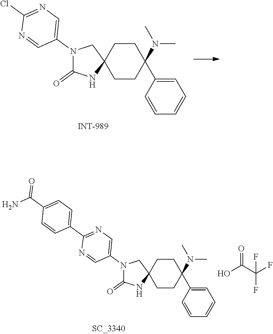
N1(C2=CN=C(Cl)N=C2)C(=O)NC2(C1)CCC(N(C)C)(C1=CC=CC=C1)CC2.N1(C2=CN=C(C3=CC=C(C(N)=O)C=C3)N=C2)C(=O)NC2(C1)CCC(N(C)C)(C1=CC=CC=C1)CC2.OC(C(F)(F)F)=O
